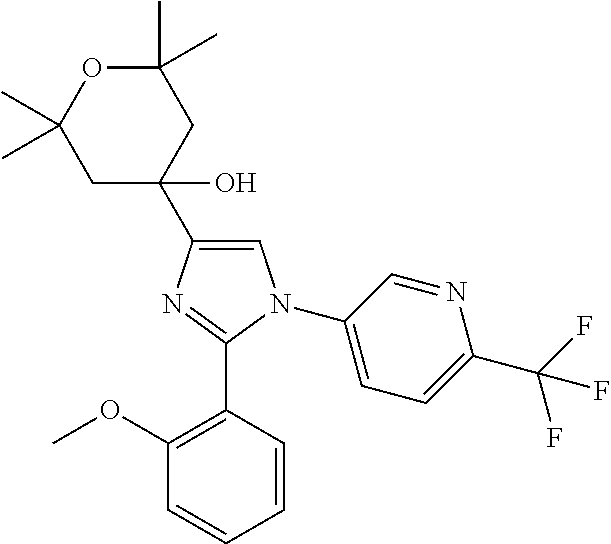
C1=C(C2(O)CC(C)(C)OC(C)(C)C2)N=C(C2=C(OC)C=CC=C2)N1C1=CC=C(C(F)(F)F)N=C1
